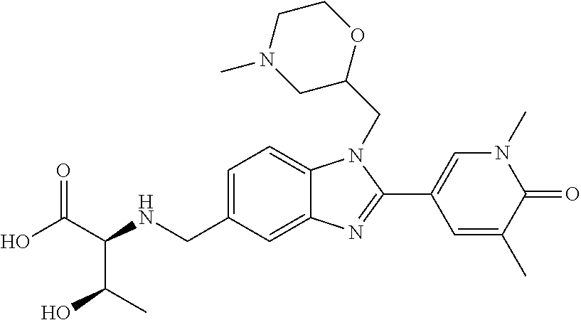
C1=C(CNC(C(O)=O)C(O)C)C=C2C(=C1)N(CC1OCCN(C)C1)C(C1=CN(C)C(=O)C(C)=C1)=N2
